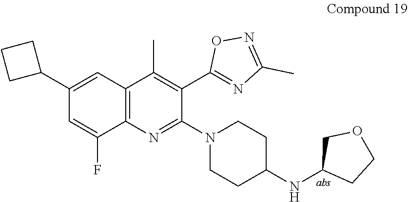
C12=C(N=C(N3CCC(NC4CCOC4)CC3)C(C3=NC(C)=NO3)=C1C)C(F)=CC(C1CCC1)=C2
